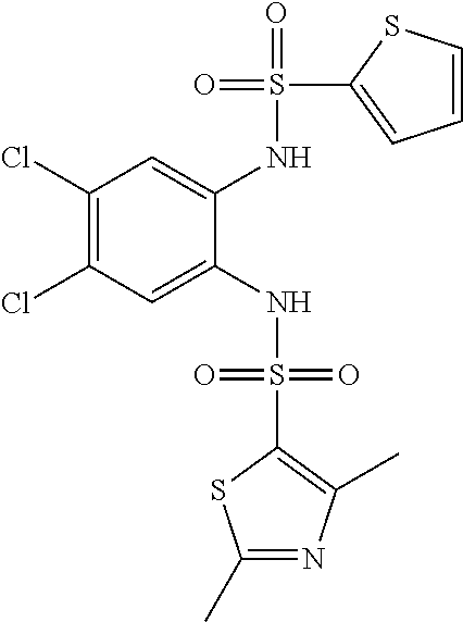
C1(Cl)=C(Cl)C=C(NS(=O)(=O)C2=C(C)N=C(C)S2)C(NS(=O)(C2=CC=CS2)=O)=C1
